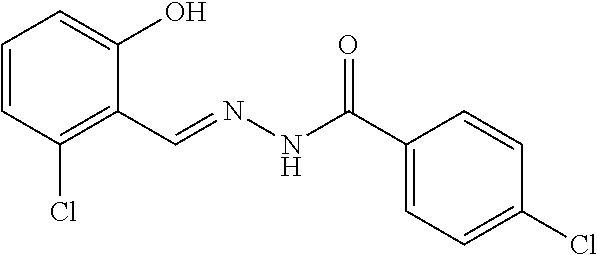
C1=CC(Cl)=C(C=NNC(=O)C2=CC=C(Cl)C=C2)C(O)=C1
